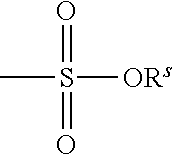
CS(=O)([ORs])=O
